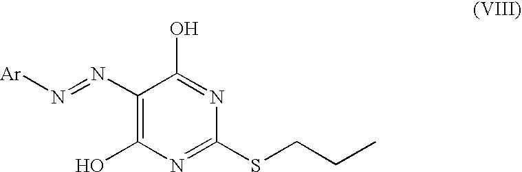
C1(N=N[Ar])=C(O)N=C(SCCC)N=C1O
